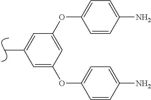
CC1=CC(OC2=CC=C(N)C=C2)=CC(OC2=CC=C(N)C=C2)=C1
